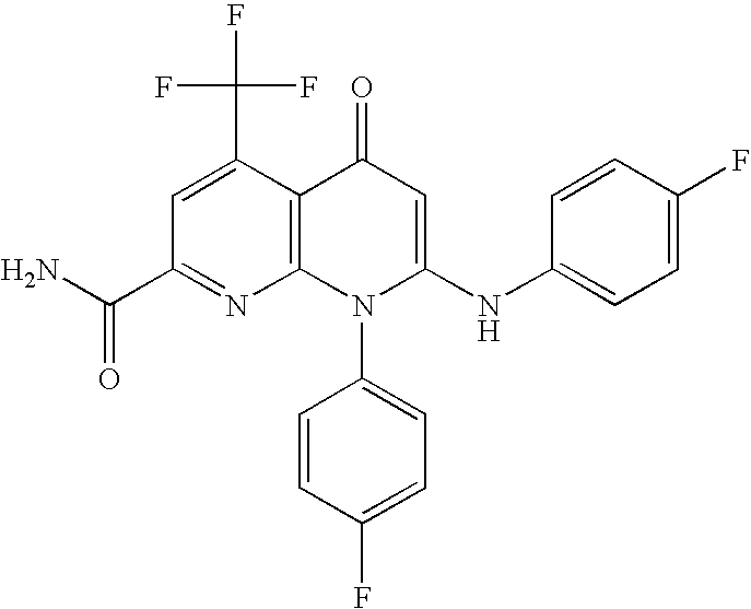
C1(C(N)=O)=NC2=C(C(C(F)(F)F)=C1)C(=O)C=C(NC1=CC=C(F)C=C1)N2C1=CC=C(F)C=C1
